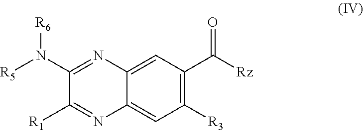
C1(N([R5])[R6])=NC2=CC(C([Rz])=O)=C([R3])C=C2N=C1[R1]
